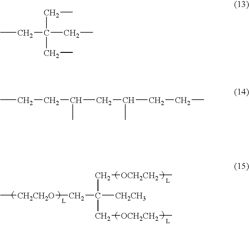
C[CH2CH2O]CC(C[OCH2CH2]C)(C[OCH2CH2]C)[CH2CH3].CCC(CC)(CC)CC.CCCC(C)CC(CCC)C
